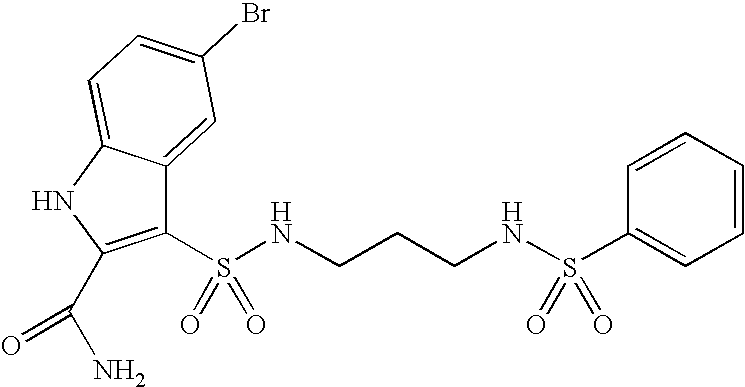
C1(S(NCCCNS(C2=CC=CC=C2)(=O)=O)(=O)=O)=C(C(N)=O)NC2=CC=C(Br)C=C12
